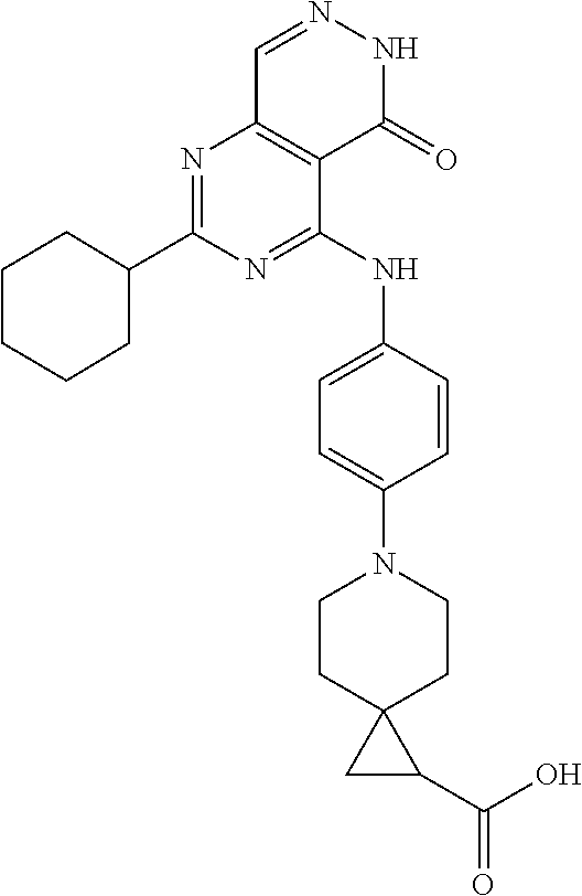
N1=C(C2CCCCC2)N=C(NC2=CC=C(N3CCC4(CC3)CC4C(O)=O)C=C2)C2=C1C=NNC2=O
